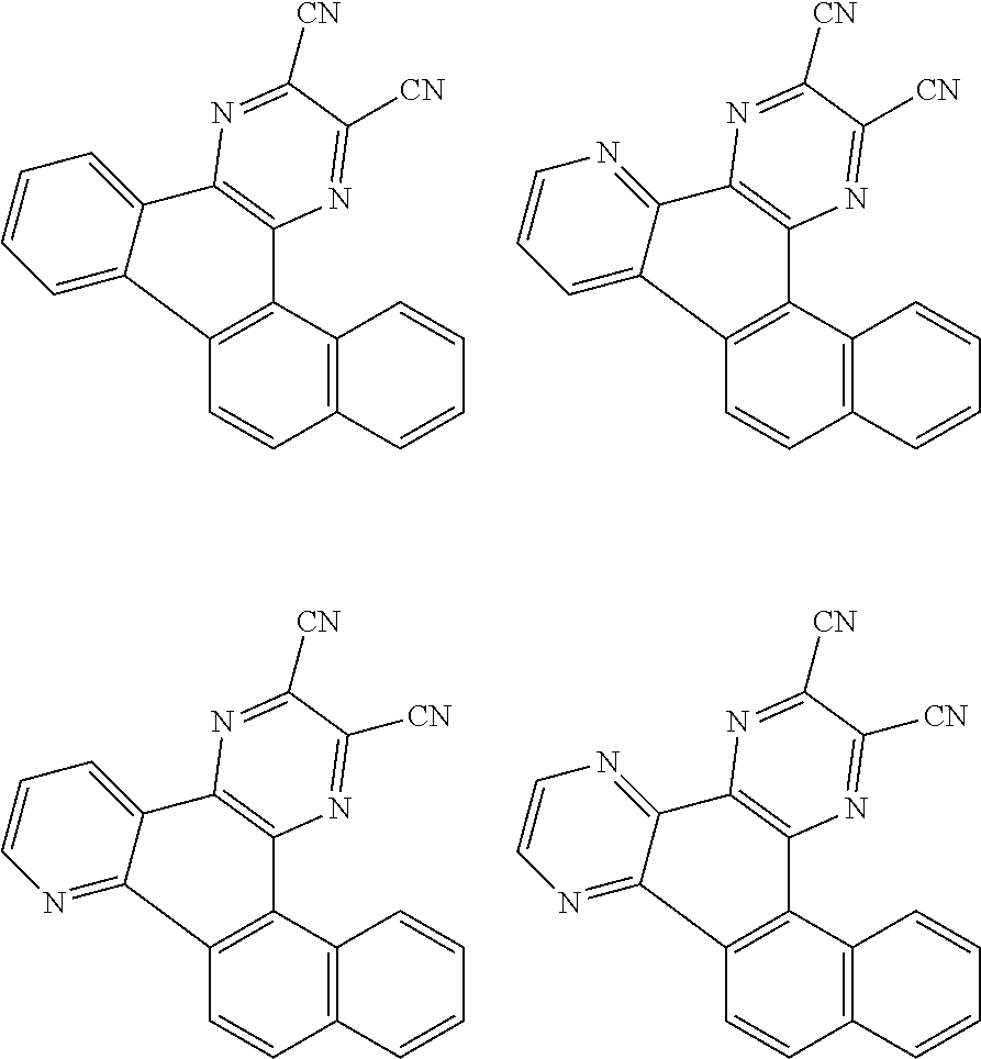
C1=CC2=C(C3=C1C1=CC=CC=C1C1=C3N=C([CN])C([CN])=N1)C=CC=C2.C1=CC2=C(C3=C1C1=CC=CN=C1C1=C3N=C([CN])C([CN])=N1)C=CC=C2.C1=CC2=C(C3=C1C1=NC=CC=C1C1=C3N=C([CN])C([CN])=N1)C=CC=C2.C1=CC2=C(C3=C1C1=NC=CN=C1C1=C3N=C([CN])C([CN])=N1)C=CC=C2
